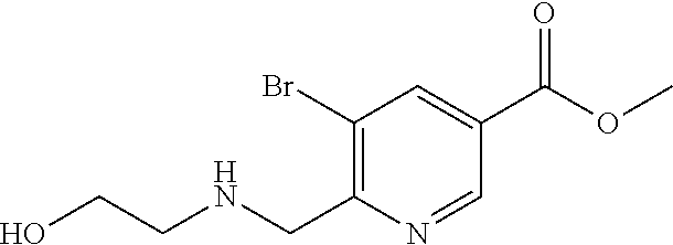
C1(C(=O)OC)=CC(Br)=C(CNCCO)N=C1
